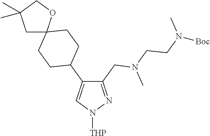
C1(C2CCC3(CC2)OCC(C)(C)C3)=CN([THP])N=C1CN(CCN(C)[Boc])C
